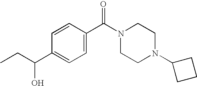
C(C(C1=CC=C(C(=O)N2CCN(C3CCC3)CC2)C=C1)O)C
